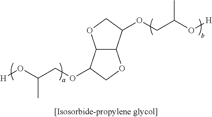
C12C(OCC1OCC(O[H])C)C(OCC(O[H])C)CO2
